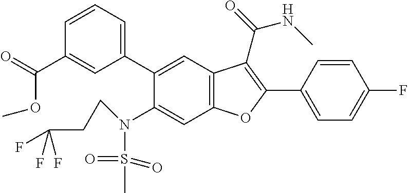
C1=CC(C2=C(C(=O)NC)C3=C(C=C(N(CCC(F)(F)F)S(C)(=O)=O)C(C4=CC=CC(C(=O)OC)=C4)=C3)O2)=CC=C1F
